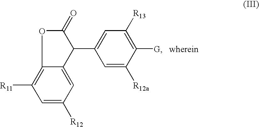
C12=C([R11])C=C([R12])C=C1C(C1=CC([R13])=C([G])C([R12a])=C1)C(=O)O2
